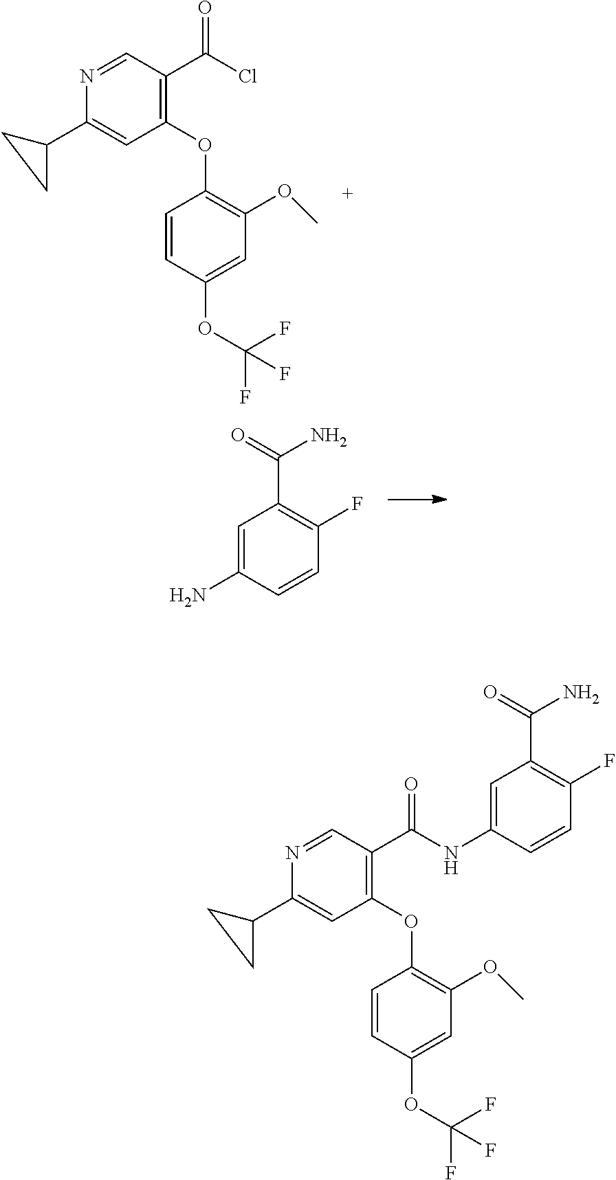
N1=CC(C(Cl)=O)=C(OC2=C(OC)C=C(OC(F)(F)F)C=C2)C=C1C1CC1.C(C1=C(F)C=CC(N)=C1)(N)=O.N1=CC(C(NC2=CC(C(N)=O)=C(F)C=C2)=O)=C(OC2=C(OC)C=C(OC(F)(F)F)C=C2)C=C1C1CC1
